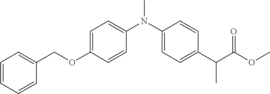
C1(N(C2=CC=C(OCC3=CC=CC=C3)C=C2)C)=CC=C(C(C(OC)=O)C)C=C1
